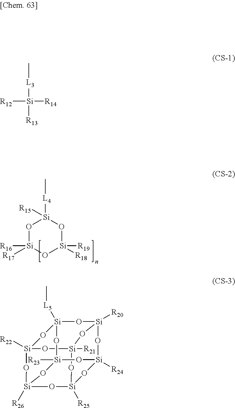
C[L4][Si]1([R15])O[Si]([R16])([R17])O[Si]([R19])([R18])O1.C[L3][Si]([R14])([R12])[R13].[Si]12([R21])O[Si]3([R25])O[Si]4([R24])O[Si]([R20])(O1)O[Si]1([L5]C)O[Si]([R22])(O2)O[Si]([R26])(O3)O[Si]([R23])(O4)O1
